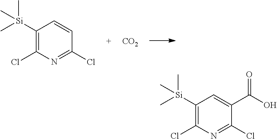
[Si](C)(C)(C)C1=C(Cl)N=C(Cl)C=C1.[CO2].[Si](C)(C)(C)C1=C(Cl)N=C(Cl)C(C(O)=O)=C1
